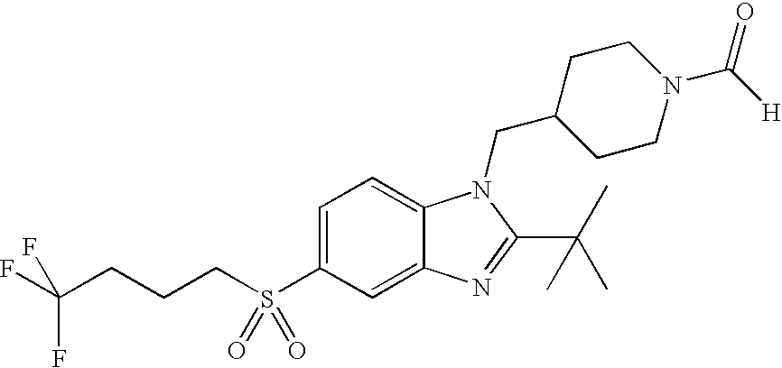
C1=C(S(CCCC(F)(F)F)(=O)=O)C=C2C(=C1)N(CC1CCN(C([H])=O)CC1)C(C(C)(C)C)=N2
